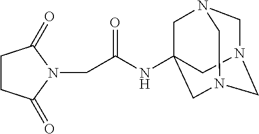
C1(=O)N(CC(NC23CN4CN(CN(C2)C4)C3)=O)C(=O)CC1
